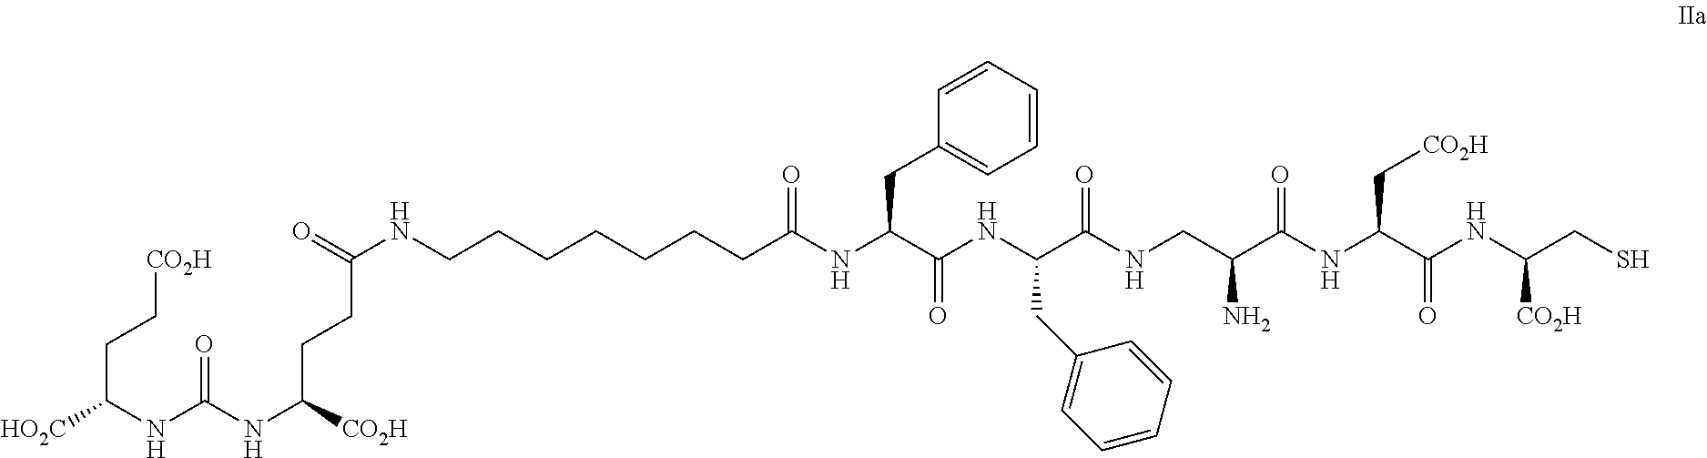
C(NC(NC([CO2H])CCC(NCCCCCCCC(NC(C(NC(C(=O)NCC(C(NC(C(NC(CS)[CO2H])=O)C[CO2H])=O)N)CC1=CC=CC=C1)=O)CC1=CC=CC=C1)=O)=O)=O)([HO2C])CC[CO2H]
